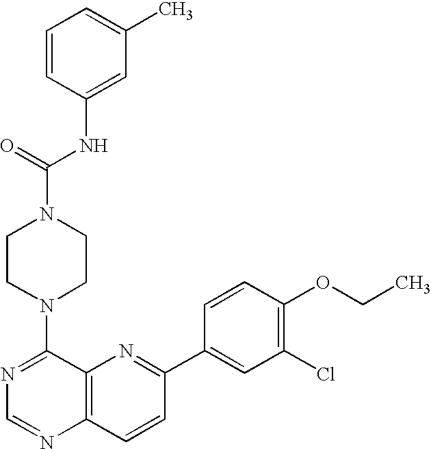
N1=C(N2CCN(C(NC3=CC(C)=CC=C3)=O)CC2)C2=C(N=C1)C=CC(C1=CC(Cl)=C(OCC)C=C1)=N2
